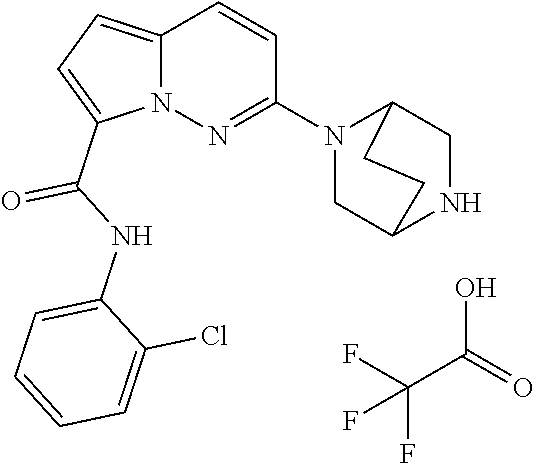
FC(F)(C(O)=O)F.N12C(=CC=C1C(NC1=CC=CC=C1Cl)=O)C=CC(N1CC3NCC1CC3)=N2
